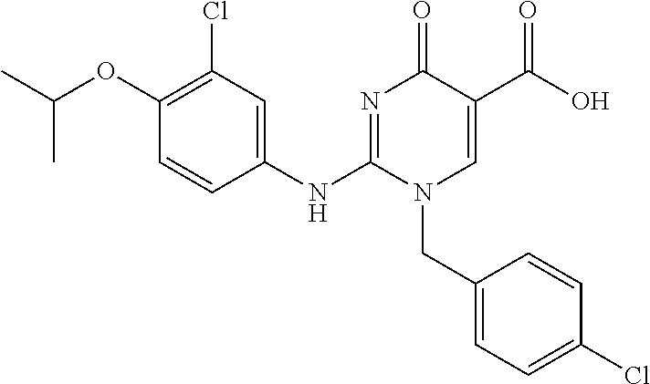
C1(NC2=NC(=O)C(C(O)=O)=CN2CC2=CC=C(Cl)C=C2)=CC(Cl)=C(OC(C)C)C=C1
